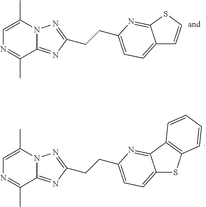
N12C(=NC(CCC3=CC=C4C=CSC4=N3)=N1)C(C)=NC=C2C.N12C(=NC(CCC3=CC=C4SC5=C(C4=N3)C=CC=C5)=N1)C(C)=NC=C2C
